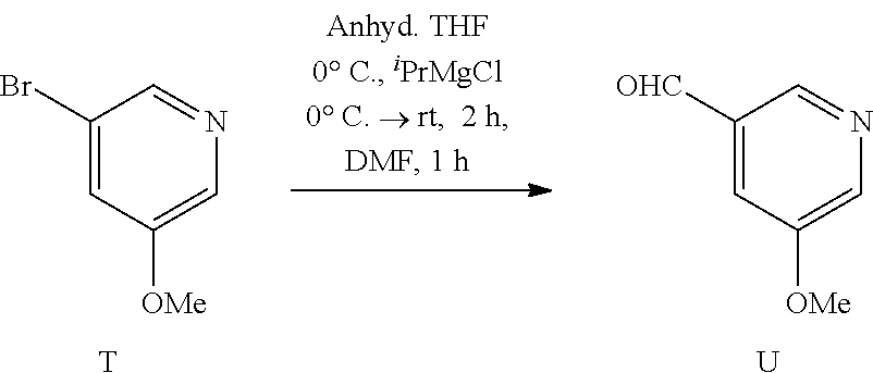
C1(Br)=CC([OMe])=CN=C1.C1([OHC])=CC([OMe])=CN=C1.[T].[U]
